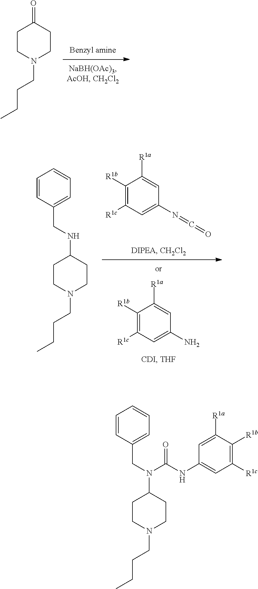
C1([R1b])=C([R1c])C=C(N=C=O)C=C1[R1a].C1([R1b])=C([R1c])C=C(N)C=C1[R1a].C1CN(CCCC)CCC1NCC1=CC=CC=C1.C1CN(CCCC)CCC1=O.C1CN(CCCC)CCC1N(CC1=CC=CC=C1)C(NC1=CC([R1c])=C([R1b])C([R1a])=C1)=O
